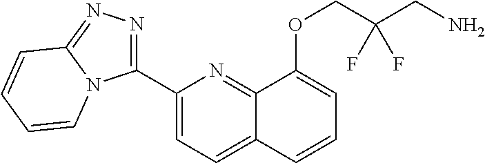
C1(C2=NN=C3N2C=CC=C3)=CC=C2C(=N1)C(OCC(CN)(F)F)=CC=C2
